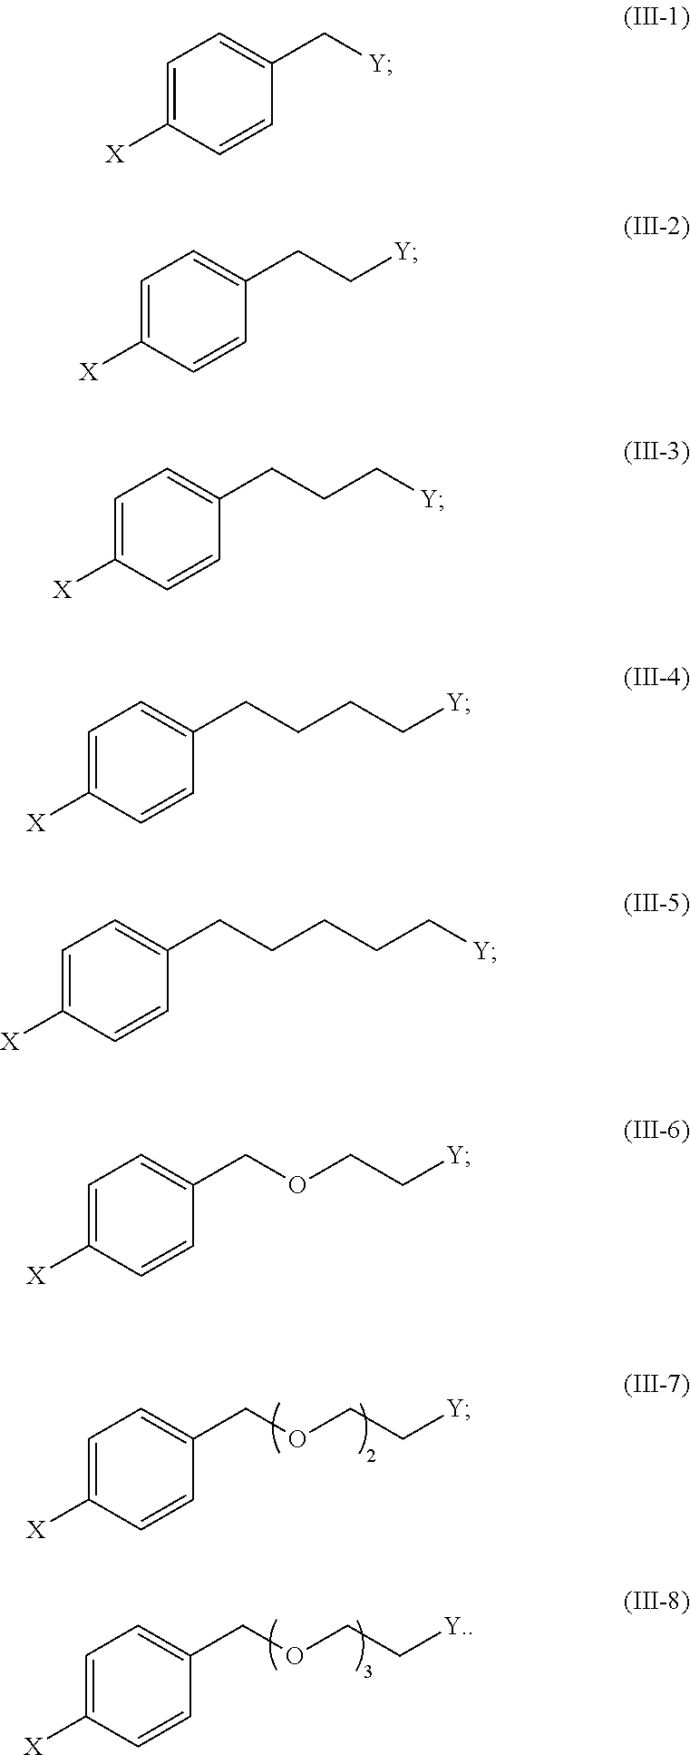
C1=C([X])C=CC(COCC[Y])=C1.C1=C([X])C=CC(COCC[Y.])=C1.C1=C([X])C=CC(C[Y])=C1.C1=C([X])C=CC(CC[Y])=C1.C1=C([X])C=CC(CCC[Y])=C1.C1=C([X])C=CC(CCCC[Y])=C1.C1=C([X])C=CC(CCCCC[Y])=C1.C1=C([X])C=CC(COCC[Y])=C1
